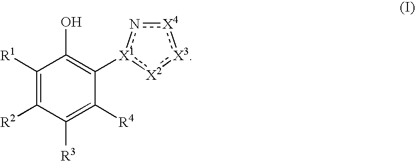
C1([R1])=C([R2])C([R3])=C([R4])C([X1]2n[X4]:[X3]:[X2]:2)=C1O
